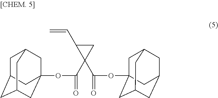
C1C2(OC(C3(C(=O)OC45CC6CC(CC(C4)C6)C5)CC3C=C)=O)CC3CC(CC1C3)C2
